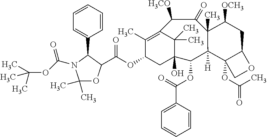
C1=CC=CC=C1C1C(C(OC2CC3(O)C(C)(C)C(=C2C)C([H3CO])C(=O)C2(C)C([H])(C3OC(C3=CC=CC=C3)=O)C3(OC(C)=O)C(CC2[OCH3])OC3)=O)OC(C)(C)N1C(OC(C)(C)C)=O
